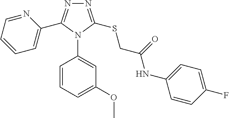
N1=C(SCC(NC2=CC=C(F)C=C2)=O)N(C2=CC(OC)=CC=C2)C(C2=CC=CC=N2)=N1
